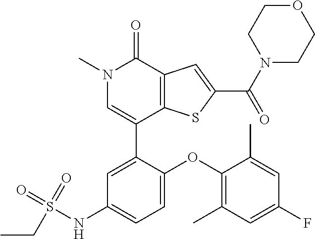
N1(C)C=C(C2=CC(NS(=O)(=O)CC)=CC=C2OC2=C(C)C=C(F)C=C2C)C2=C(C1=O)C=C(C(N1CCOCC1)=O)S2
